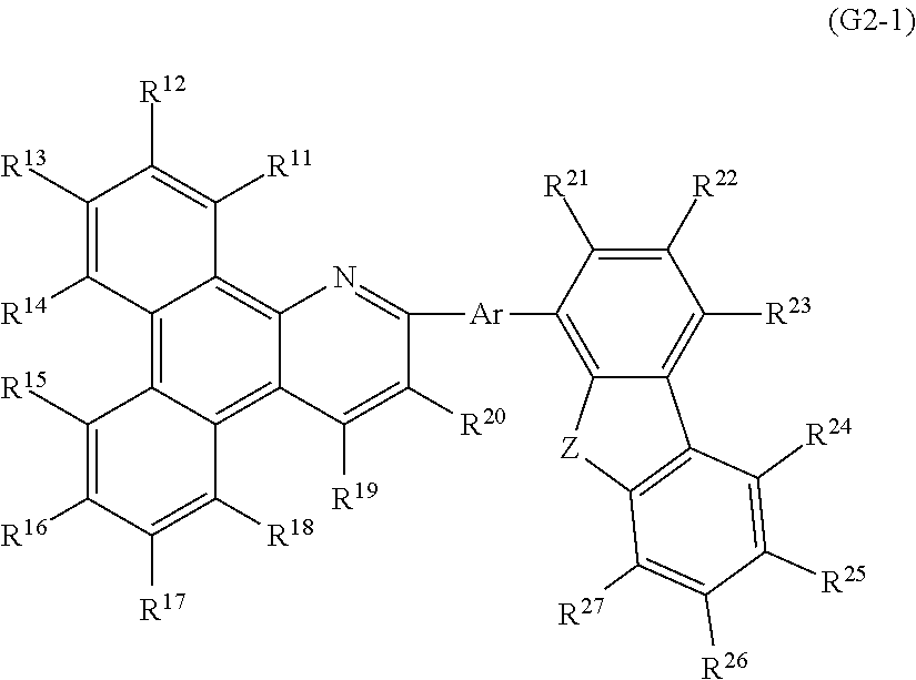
C12=C3C(=C4C(=C1C([R11])=C([R12])C([R13])=C2[R14])N=C([Ar]C1=C2C(=C([R23])C([R22])=C1[R21])C1=C([Z]2)C([R27])=C([R26])C([R25])=C1[R24])C([R20])=C4[R19])C([R18])=C([R17])C([R16])=C3[R15]
